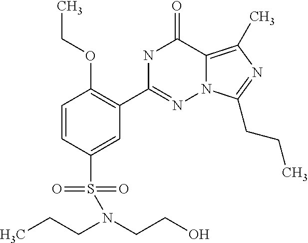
C1=CC(S(=O)(=O)N(CCC)CCO)=CC(C2=NN3C(=C(C)N=C3CCC)C(=O)N2)=C1OCC
